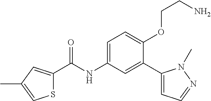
S1C(C(=O)NC2=CC=C(OCCN)C(C3=CC=NN3C)=C2)=CC(C)=C1
